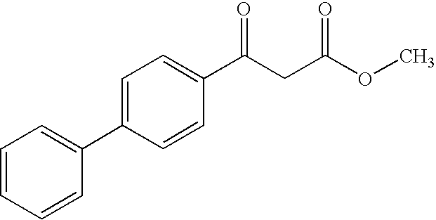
C1=CC=CC(C2=CC=C(C(CC(OC)=O)=O)C=C2)=C1
